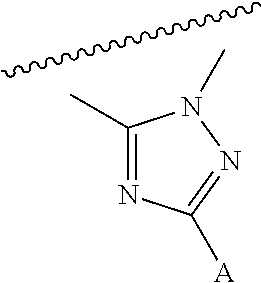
C1(C)=NC([A])=NN1C
